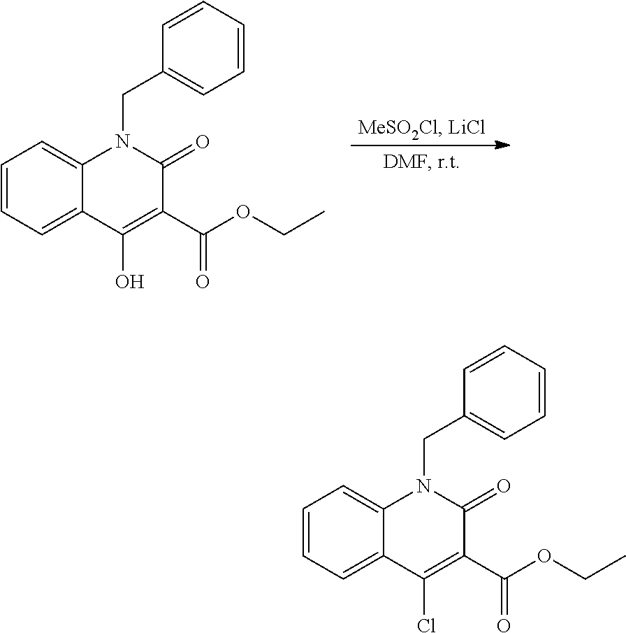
C1(CN2C3=CC=CC=C3C(O)=C(C(=O)OCC)C2=O)=CC=CC=C1.C1(CN2C3=CC=CC=C3C(Cl)=C(C(=O)OCC)C2=O)=CC=CC=C1
